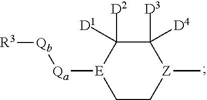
C1C[Z](C)C([D3])([D4])C([D2])([D1])[E]1[Qa][Qb][R3]
